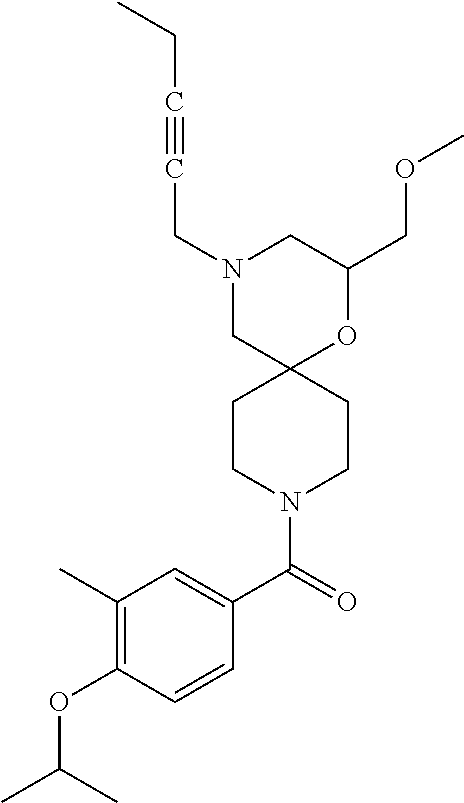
C1(COC)OC2(CN(CC#CCC)C1)CCN(C(C1=CC(C)=C(OC(C)C)C=C1)=O)CC2
